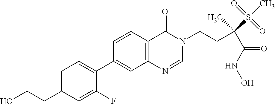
C1=C(CCO)C=C(F)C(C2=CC3=C(C=C2)C(=O)N(CCC(C(=O)NO)(S(C)(=O)=O)C)C=N3)=C1
